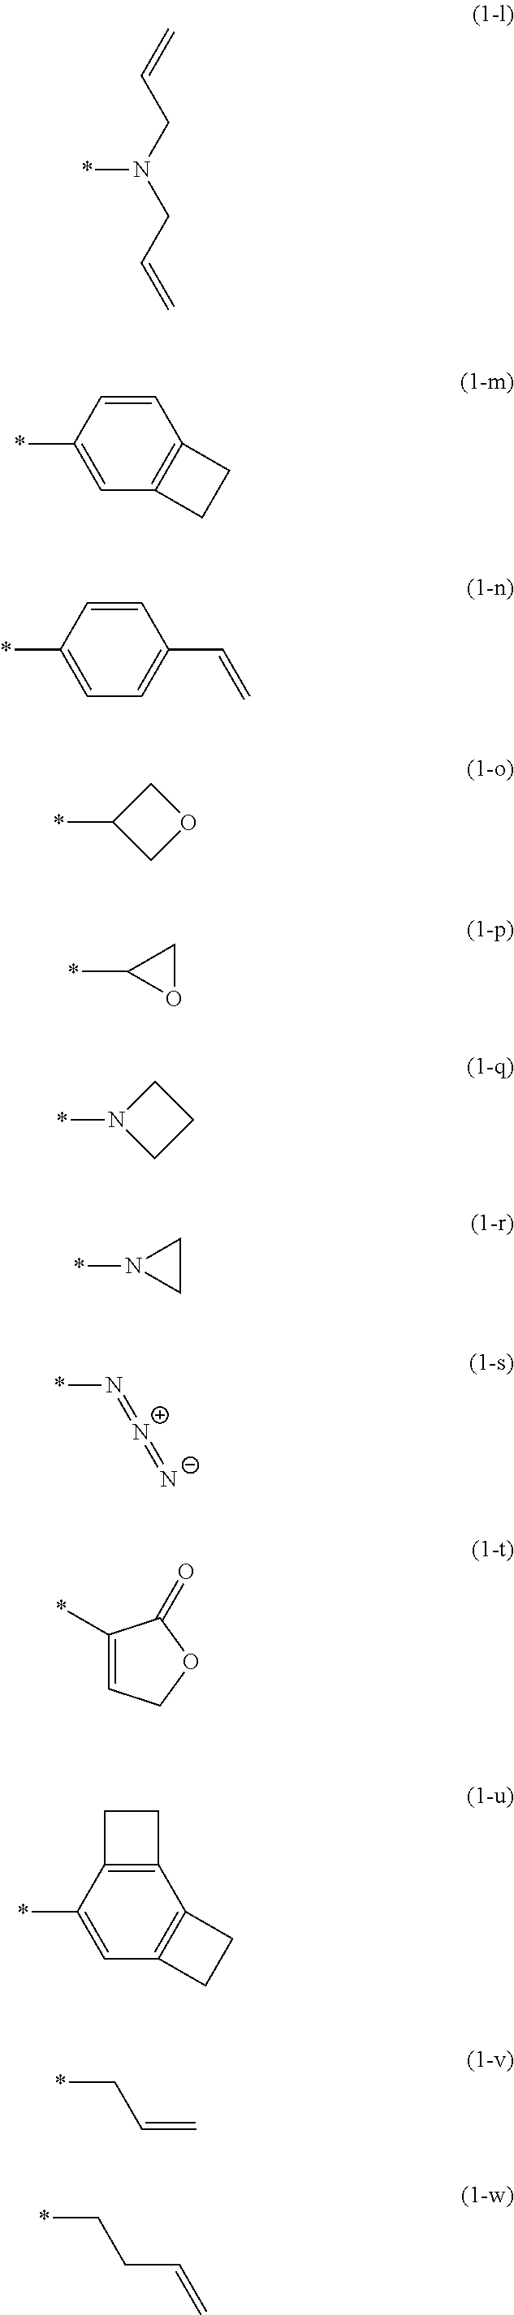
C=CCN(CC=C)*.C1=CC(*)=CC2=C1CC2.C1=CC(*)=CC=C1C=C.*C1COC1.*C1OC1.*N1CCC1.*N1CC1.N(=[N+]=[N-])*.C1(*)=CCOC1=O.C12=C(C(*)=CC3=C1CC3)CC2.C(*)C=C.C(*)CC=C
